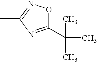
C1(C(C)(C)C)=NC(C)=NO1
